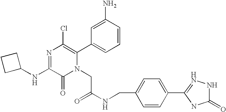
C1(NC2=NC(Cl)=C(C3=CC=CC(N)=C3)N(CC(NCC3=CC=C(C4=NNC(=O)N4)C=C3)=O)C2=O)CCC1
